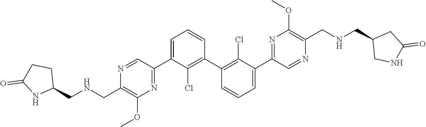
N1=CC(C2=CC=CC(C3=C(Cl)C(C4=NC(OC)=C(CNCC5CNC(=O)C5)N=C4)=CC=C3)=C2Cl)=NC(OC)=C1CNCC1CCC(=O)N1
